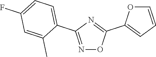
N1=C(C2=CC=C(F)C=C2C)N=C(C2=CC=CO2)O1
